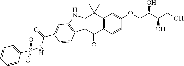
C12=C(C=CC(OCC(C(CO)O)O)=C1)C(=O)C1=C(C2(C)C)NC2=C1C=CC(C(=O)NS(=O)(=O)C1=CC=CC=C1)=C2
